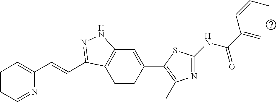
C1=CC=NC(C=CC2=NNC3=C2C=CC(C2=C(C)N=C(NC(C(=C)C=CC)=O)S2)=C3)=C1
